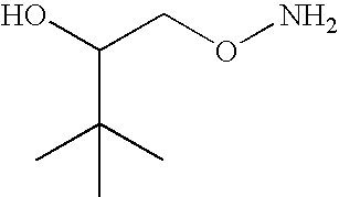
OC(CON)C(C)(C)C
